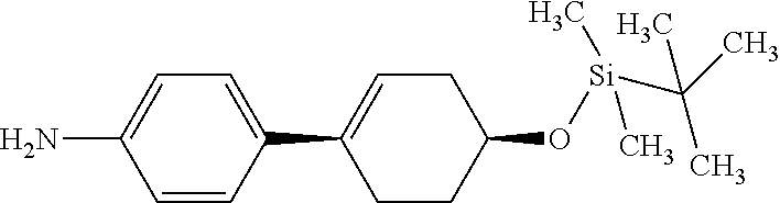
NC1=CC=C(C2=CCC(O[Si](C(C)(C)C)(C)C)CC2)C=C1
